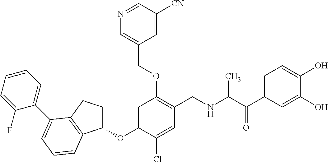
C1(OC2=CC(OCC3=CN=CC([CN])=C3)=C(CNC(C(C3=CC=C(O)C(O)=C3)=O)C)C=C2Cl)CCC2=C1C=CC=C2C1=CC=CC=C1F
